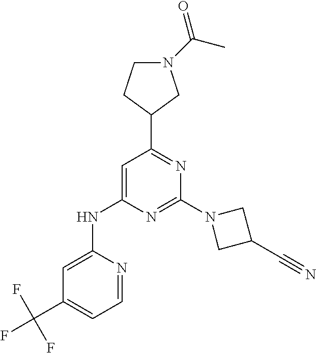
C1N(C(C)=O)CC(C2=NC(N3CC(C#N)C3)=NC(NC3=CC(C(F)(F)F)=CC=N3)=C2)C1
